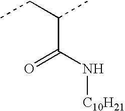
[C10H21]NC(C(CC)C)=O
